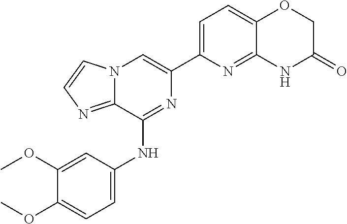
C12=NC(C3=CN4C(=NC=C4)C(NC4=CC=C(OC)C(OC)=C4)=N3)=CC=C1OCC(=O)N2
